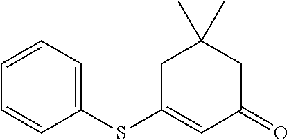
C1=CC=C(SC2=CC(=O)CC(C)(C)C2)C=C1
